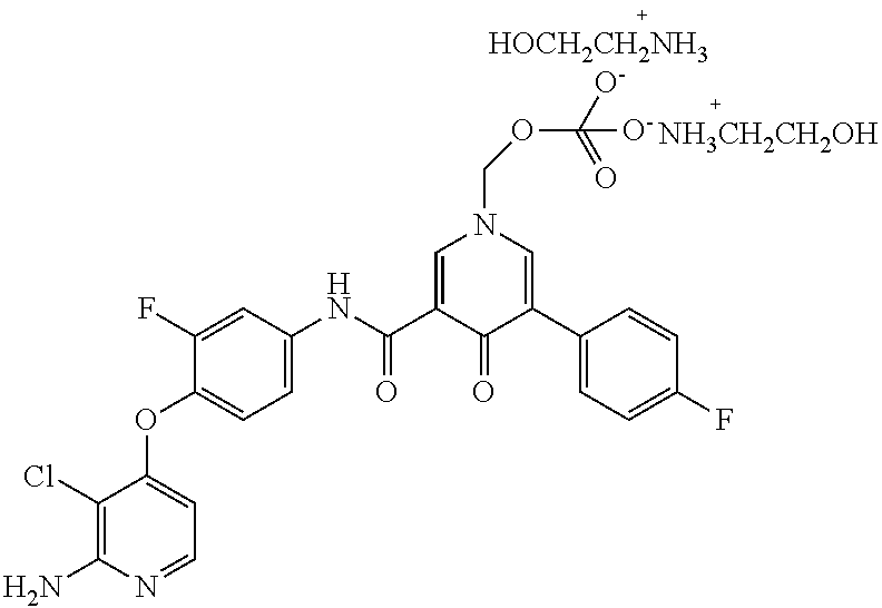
C1(Cl)=C(N)N=CC=C1OC1=CC=C(NC(C2=CN(COC([O-])(=O)[O-])C=C(C3=CC=C(F)C=C3)C2=O)=O)C=C1F.[HOCH2CH2NH3].[NH3CH2CH2OH]
